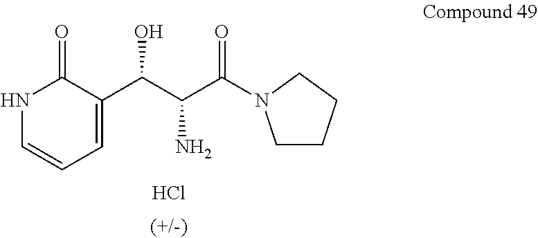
C1=C(C(C(C(=O)N2CCCC2)N)O)C(=O)NC=C1.Cl
